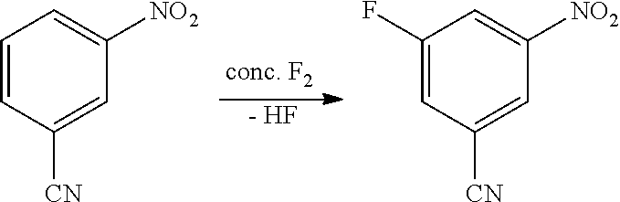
[- HF].C1=CC([CN])=CC([NO2])=C1.C1(F)=CC([CN])=CC([NO2])=C1
